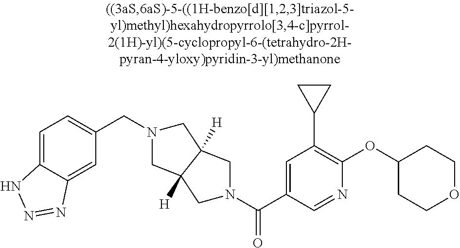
C12([H])C([H])(CN(CC3=CC=C4C(=C3)N=NN4)C1)CN(C(C1=CC(C3CC3)=C(OC3CCOCC3)N=C1)=O)C2
